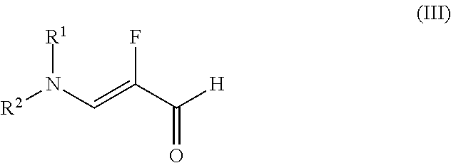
[R1]N([R2])C=C(F)C(=O)[H]
